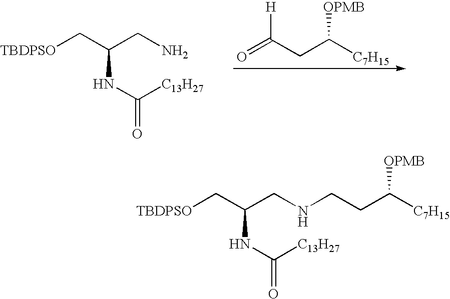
[TBDPSO]CC(CN)NC(=O)[C13H27].O=C(CC([C7H15])[OPMB])[H].[TBDPSO]CC(CNCCC([C7H15])[OPMB])NC(=O)[C13H27]
